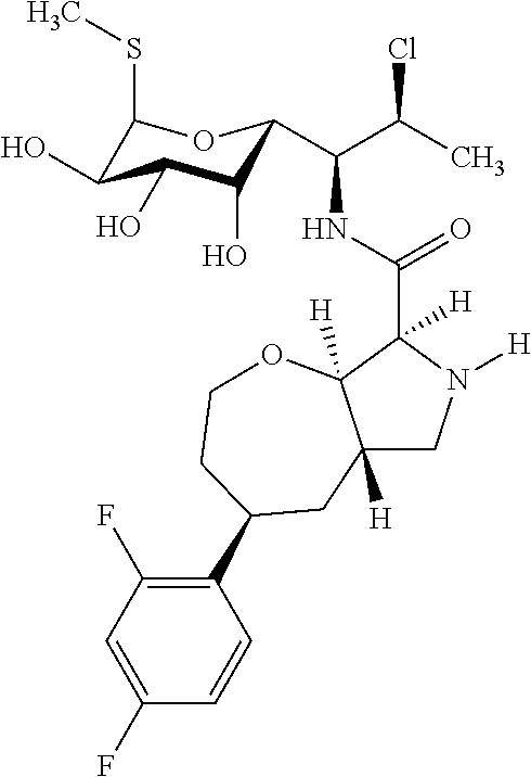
C12([H])CN([H])C(C(NC(C(C)Cl)C3C(O)C(O)C(O)C(SC)O3)=O)([H])C1([H])OCCC(C1=C(F)C=C(F)C=C1)C2
